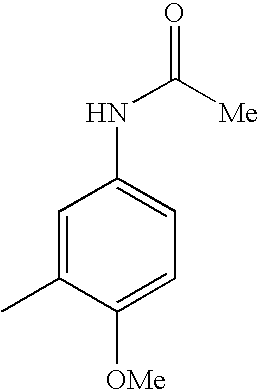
C1=C(C)C([OMe])=CC=C1NC(=O)[Me]
